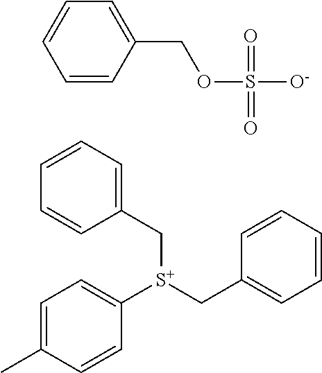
C1=C(C)C=CC([S+](CC2=CC=CC=C2)CC2=CC=CC=C2)=C1.C1=CC(COS([O-])(=O)=O)=CC=C1
